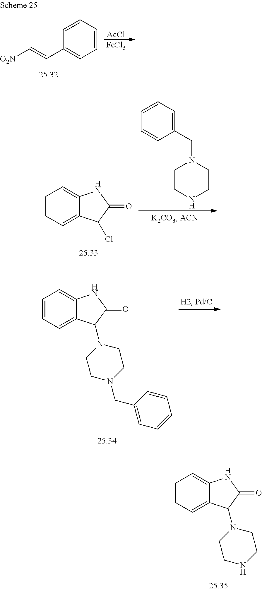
C1=CC=C2C(=C1)NC(=O)C2N1CCNCC1.[O2N]C=CC1=CC=CC=C1.[AcCl].[FeCl3].C1=CC=C2C(=C1)NC(=O)C2Cl.C1=CC=C(CN2CCNCC2)C=C1.C1=CC=C2C(=C1)NC(=O)C2N1CCN(CC2=CC=CC=C2)CC1
